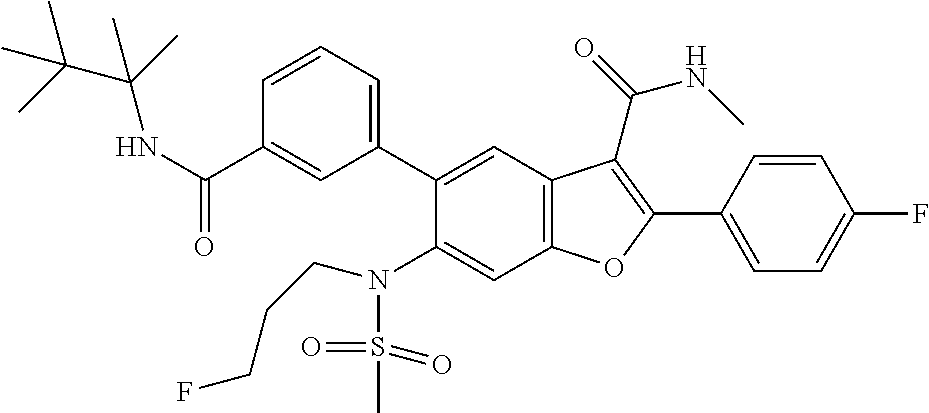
C1=CC=C(C2=CC3=C(C=C2N(S(C)(=O)=O)CCCF)OC(C2=CC=C(F)C=C2)=C3C(NC)=O)C=C1C(NC(C(C)(C)C)(C)C)=O
